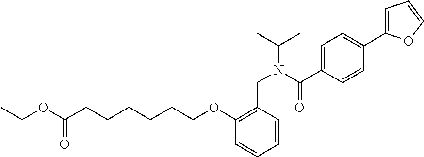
C(N(C(C)C)C(C1=CC=C(C2=CC=CO2)C=C1)=O)C1=C(OCCCCCCC(=O)OCC)C=CC=C1
